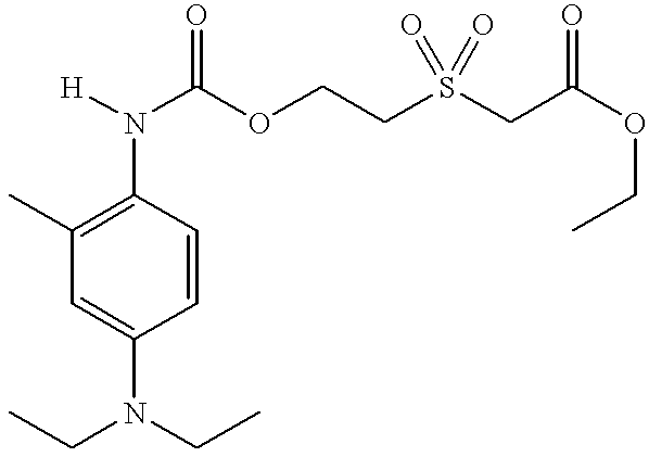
C1(N([H])C(OCCS(CC(OCC)=O)(=O)=O)=O)=C(C)C=C(N(CC)CC)C=C1
